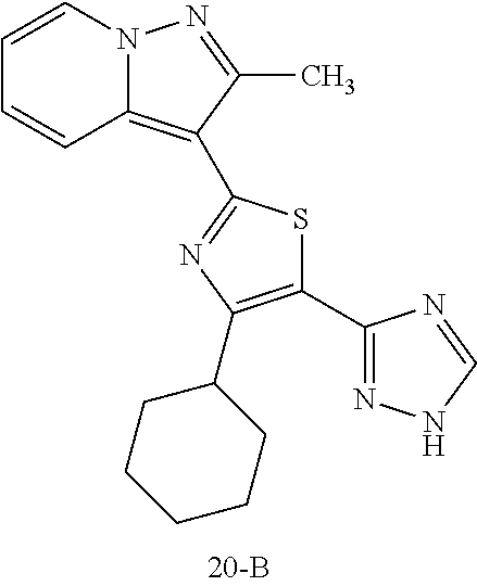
C1=CC2=C(C3=NC(C4CCCCC4)=C(C4=NNC=N4)S3)C(C)=NN2C=C1
